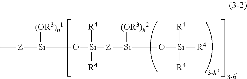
C[Z][Si]([(OR3)h1])O[Si]([R4])([R4])[Z][Si]([(OR3)h2])O[Si]([R4])([R4])[R4]
